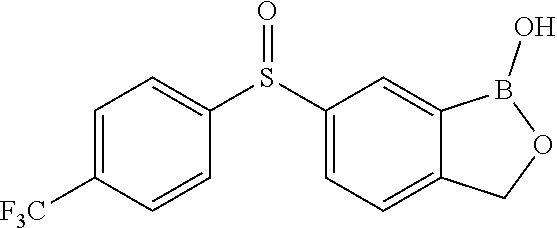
C1(S(C2=CC=C([F3C])C=C2)=O)=CC=C2C(=C1)B(O)OC2
